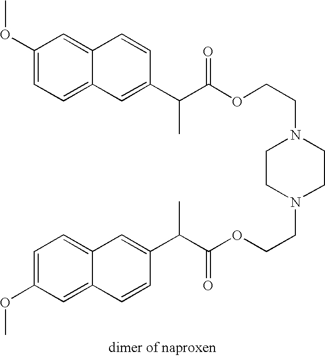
C1=C(OC)C=C2C(=C1)C=C(C(C(OCCN1CCN(CCOC(C(C3=CC4=CC=C(OC)C=C4C=C3)C)=O)CC1)=O)C)C=C2
